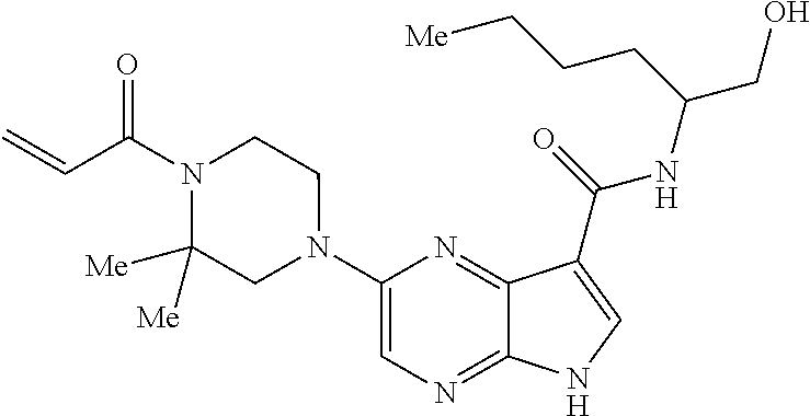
C1(N2CCN(C(C=C)=O)C([Me])([Me])C2)=CN=C2C(=N1)C(C(=O)NC(CO)CCC[Me])=CN2
